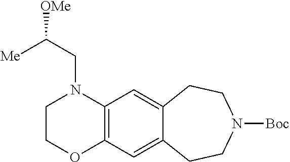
C1COC2=C(N1CC([OMe])[Me])C=C1C(=C2)CCN([Boc])CC1
